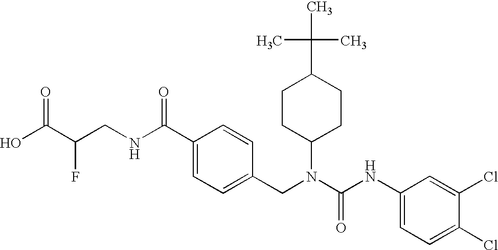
OC(C(CNC(C1=CC=C(CN(C(NC2=CC=C(Cl)C(Cl)=C2)=O)C2CCC(C(C)(C)C)CC2)C=C1)=O)F)=O
